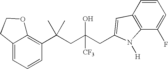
C12=CC=CC(C(CC(CC3=CC4=C(C(F)=CC=C4)N3[H])(O)[CF3])(C)C)=C1OCC2
